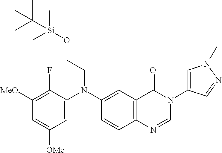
C1([MeO])=C(F)C(N(C2=CC3=C(C=C2)N=CN(C2=CN(C)N=C2)C3=O)CCO[Si](C)(C)C(C)(C)C)=CC([OMe])=C1
